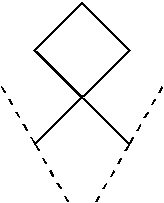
C1C(C(C)C)(C(C)C)CC1
